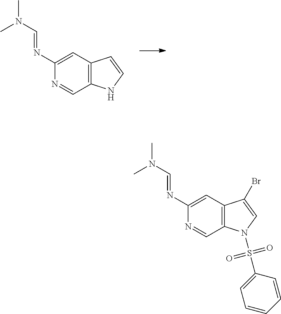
N1=CC2=C(C=C1N=CN(C)C)C=CN2.N1=CC2=C(C=C1N=CN(C)C)C(Br)=CN2S(C1=CC=CC=C1)(=O)=O
